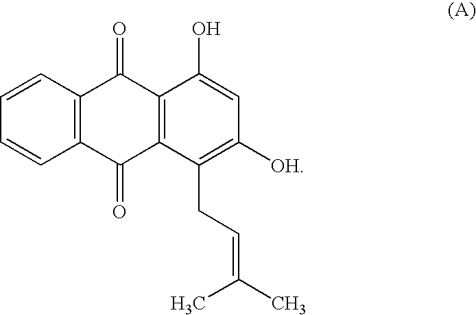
C1=CC=CC2=C1C(=O)C1=C(C2=O)C(CC=C(C)C)=C([OH])C=C1O
